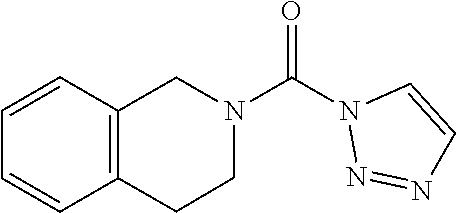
O=C(N1N=NC=C1)N1CC2=C(CC1)C=CC=C2
